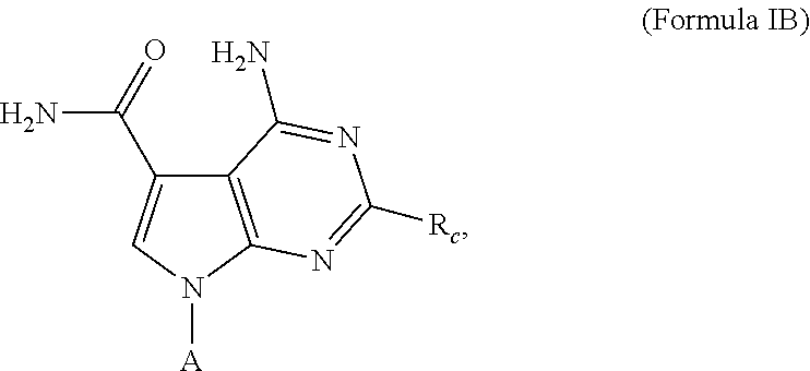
C12=C(N([A])C=C1C(=O)N)N=C([Rc])N=C2N
